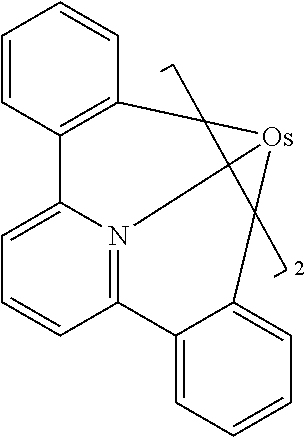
C1=CC2=C(C=C1)[Os]1N3=C(C=CC=C23)C2=CC=CC=C12
